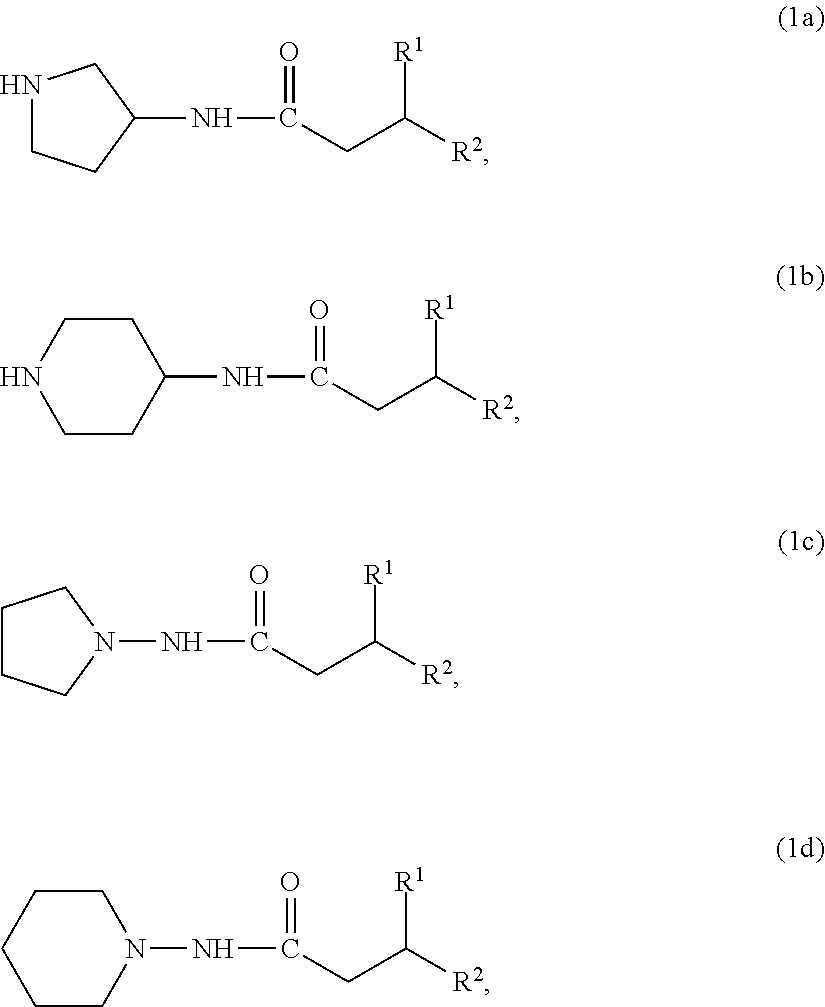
N1CCC(NC(CC([R2])[R1])=O)C1.C1CCN(NC(CC([R2])[R1])=O)C1.C1(NC(CC([R2])[R1])=O)CCNCC1.N1(NC(CC([R2])[R1])=O)CCCCC1
